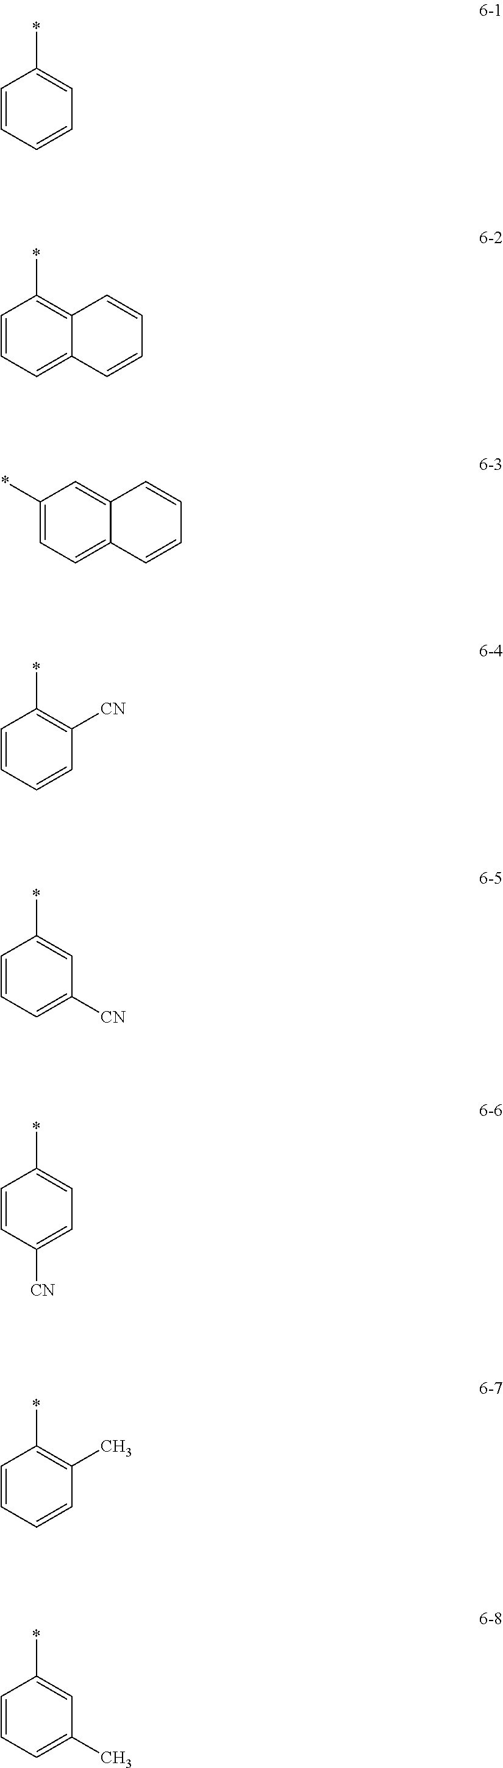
C1=CC=CC=C1*.C1=CC=C2C(=C1*)C=CC=C2.C1(*)=CC=C2C(=C1)C=CC=C2.C1=CC=CC([CN])=C1*.C1=CC=C([CN])C=C1*.C1=CC([CN])=CC=C1*.C1=CC=CC(C)=C1*.C1=CC=C(C)C=C1*
